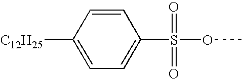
C1=CC([C12H25])=CC=C1S(OC)(=O)=O
